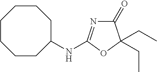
C1(=O)N=C(NC2CCCCCCC2)OC1(CC)CC
